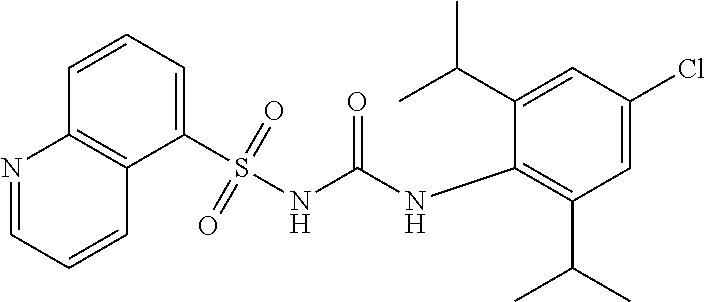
C1=C(Cl)C=C(C(C)C)C(NC(NS(C2=CC=CC3=C2C=CC=N3)(=O)=O)=O)=C1C(C)C
